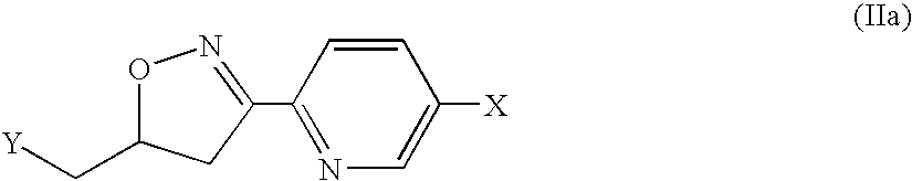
[Y]CC1ON=C(C2=NC=C([X])C=C2)C1
